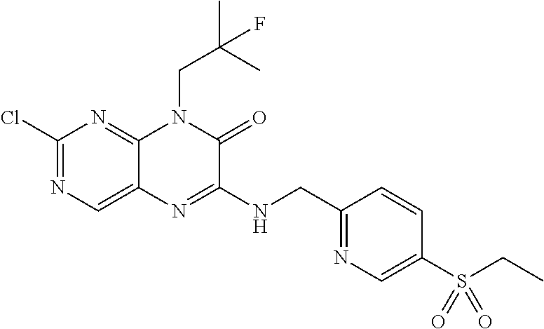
C1(Cl)=NC=C2C(=N1)N(CC(C)(C)F)C(=O)C(NCC1=NC=C(S(CC)(=O)=O)C=C1)=N2
